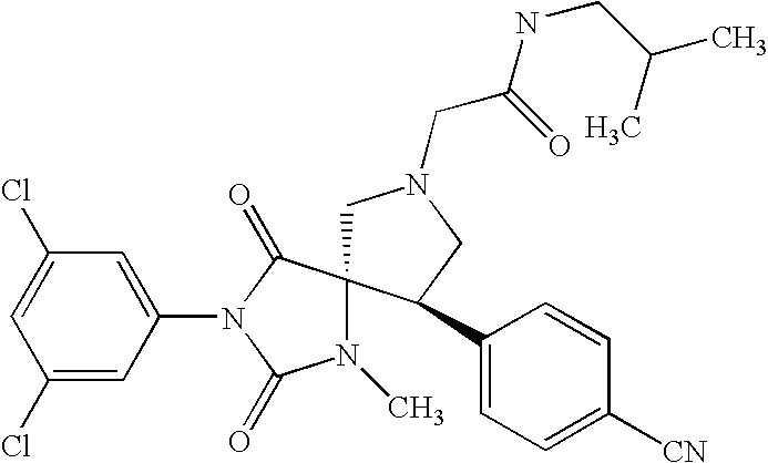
C1(Cl)=CC(N2C(=O)N(C)C3(C2=O)CN(CC(=O)NCC(C)C)CC3C2=CC=C([CN])C=C2)=CC(Cl)=C1
